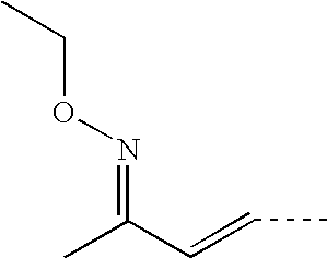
C(C=CC)(C)=NOCC
